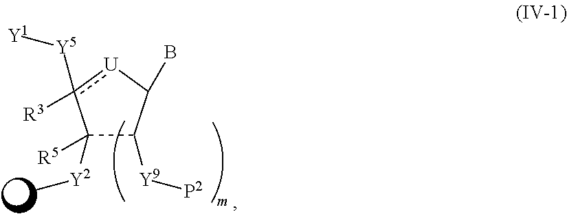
C1([R5])([Y2]C)C([Y9][P2])C(B)[U]c1([R3])[Y5][Y1]
